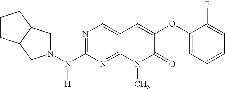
N1=C(N(N2CC3C(C2)CCC3)[H])N=C2C(=C1)C=C(OC1=CC=CC=C1F)C(=O)N2C
